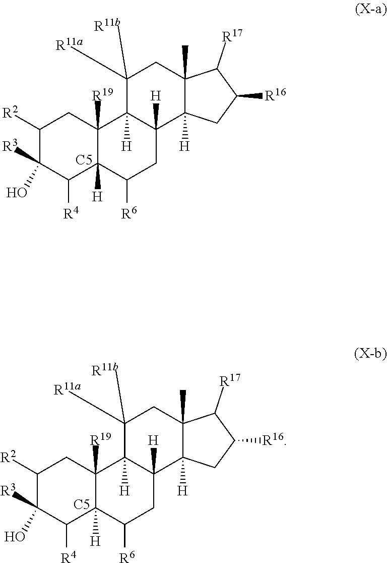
C1([R2])C([R3])(O)C([R4])C2([H])C([R19])(C1)C1([H])C([H])(CC2[R6])C2([H])C(C)(CC1([R11a])[R11b])C([R17])C([R16])C2.[C5].C1([R2])C([R3])(O)C([R4])C2([H])C([R19])(C1)C1([H])C([H])(CC2[R6])C2([H])C(C)(CC1([R11a])[R11b])C([R17])C([R16])C2.[C5]
